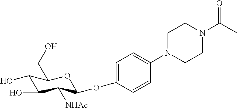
O(C1C([NHAc])C(O)C(O)C(CO)O1)C1=CC=C(N2CCN(C(C)=O)CC2)C=C1
